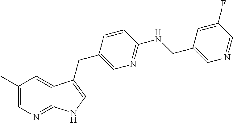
C1(C)=CN=C2C(=C1)C(CC1=CN=C(NCC3=CN=CC(F)=C3)C=C1)=CN2
